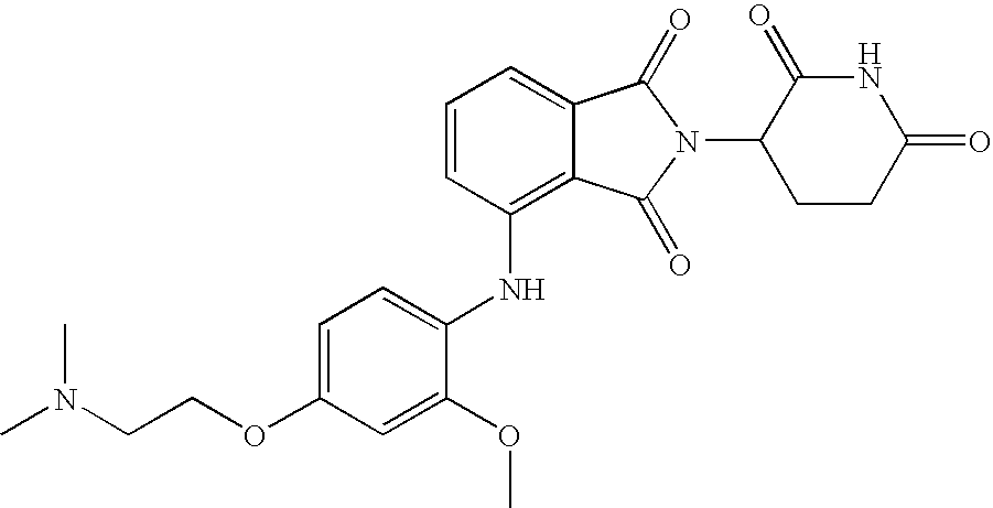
C1(NC2=C3C(=CC=C2)C(=O)N(C2CCC(=O)NC2=O)C3=O)=CC=C(OCCN(C)C)C=C1OC
